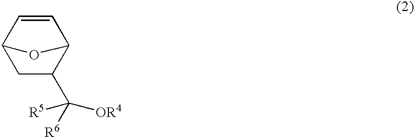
C1=CC2CC(C([R6])([OR4])[R5])C1O2
